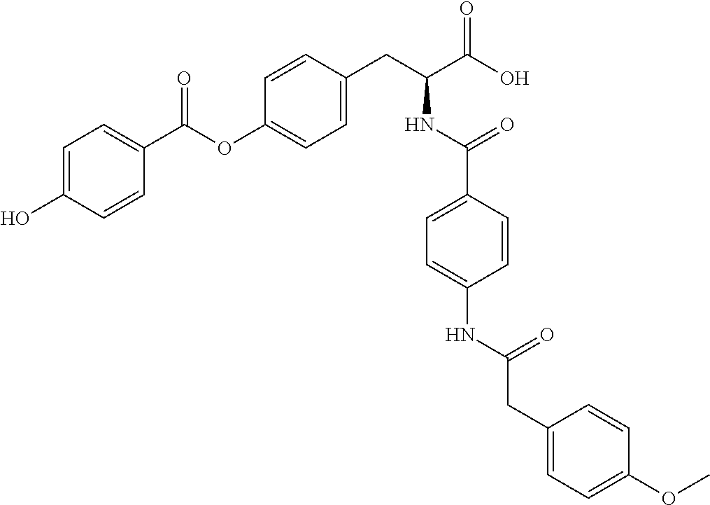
C1=C(O)C=CC(C(OC2=CC=C(CC(C(O)=O)NC(C3=CC=C(NC(CC4=CC=C(OC)C=C4)=O)C=C3)=O)C=C2)=O)=C1
